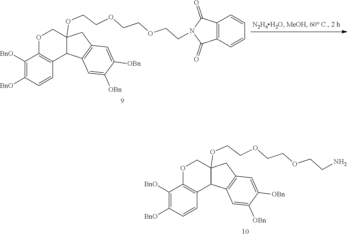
C1([BnO])=C([BnO])C=CC2=C1OCC1(OCCOCCOCCN)C2C2=C(C1)C=C([OBn])C([OBn])=C2.C1([BnO])=C([BnO])C=CC2=C1OCC1(OCCOCCOCCN3C(=O)C4=C(C=CC=C4)C3=O)C2C2=C(C1)C=C([OBn])C([OBn])=C2
